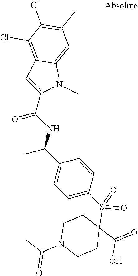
C1(C)=C(Cl)C(Cl)=C2C(=C1)N(C)C(C(NC(C1=CC=C(S(=O)(=O)C3(C(O)=O)CCN(C(=O)C)CC3)C=C1)C)=O)=C2
